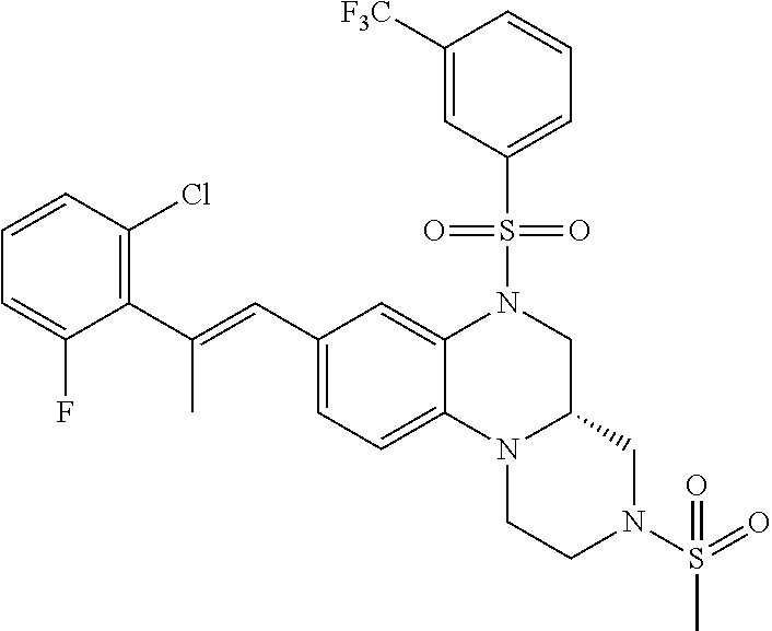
C1([F3C])=CC(S(N2CC3N(C4=CC=C(C=C(C5=C(Cl)C=CC=C5F)C)C=C24)CCN(S(=O)(C)=O)C3)(=O)=O)=CC=C1
